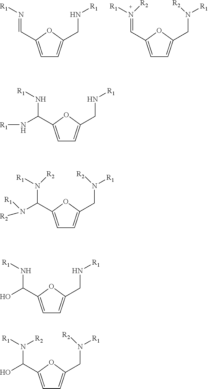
C1=C(C=N[R1])OC(CN[R1])=C1.C1=C(C=N([R1])[R2])OC(CN([R1])[R2])=C1.C1=C(C(N[R1])N[R1])OC(CN[R1])=C1.C1=C(C(N([R1])[R2])N([R2])[R1])OC(CN([R1])[R2])=C1.C1=C(C(N[R1])O)OC(CN[R1])=C1.C1=C(C(N([R1])[R2])O)OC(CN([R1])[R2])=C1
